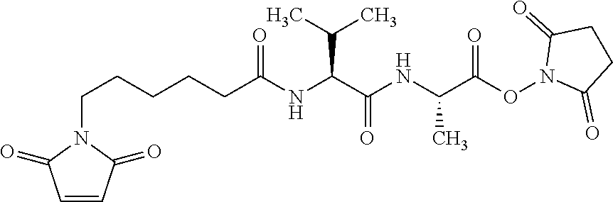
C1=CC(=O)N(CCCCCC(NC(C(NC(C(ON2C(=O)CCC2=O)=O)C)=O)C(C)C)=O)C1=O
